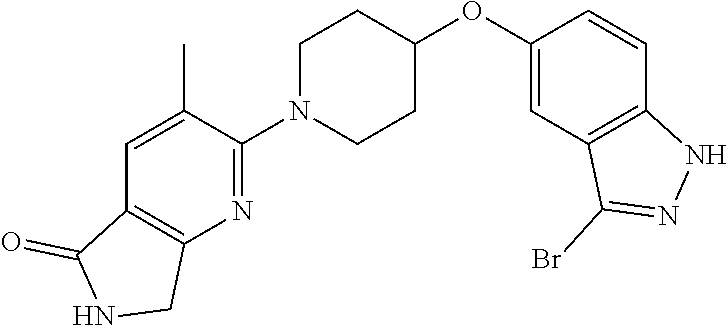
C1=C(C)C(N2CCC(OC3=CC4=C(C=C3)NN=C4Br)CC2)=NC2=C1C(=O)NC2
